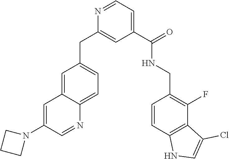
C1(C(=O)NCC2=C(F)C3=C(C=C2)NC=C3Cl)=CC=NC(CC2=CC=C3C(=C2)C=C(N2CCC2)C=N3)=C1
